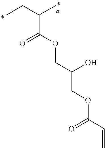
CCC(C)C(OCC(COC(C=C)=O)O)=O
